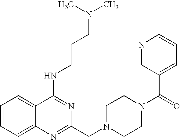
C1=CC=C2C(=C1)C(NCCCN(C)C)=NC(CN1CCN(C(=O)C3=CC=CN=C3)CC1)=N2
